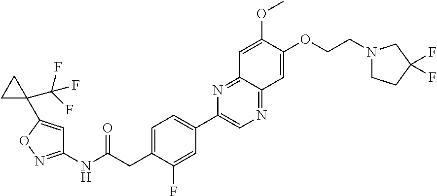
C1=C(CC(NC2=NOC(C3(C(F)(F)F)CC3)=C2)=O)C(F)=CC(C2=CN=C3C(=N2)C=C(OC)C(OCCN2CCC(F)(F)C2)=C3)=C1
